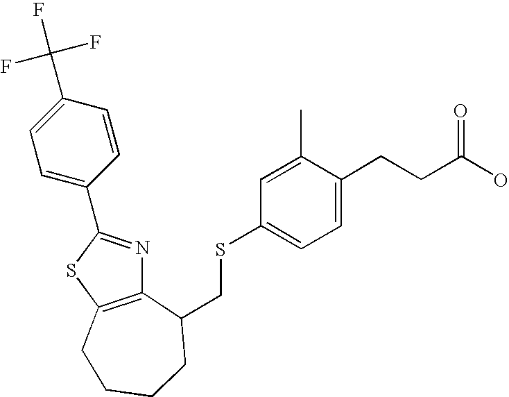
C1=C(C2=NC3=C(S2)CCCCC3CSC2=CC=C(CCC(=O)O)C(C)=C2)C=CC(C(F)(F)F)=C1
